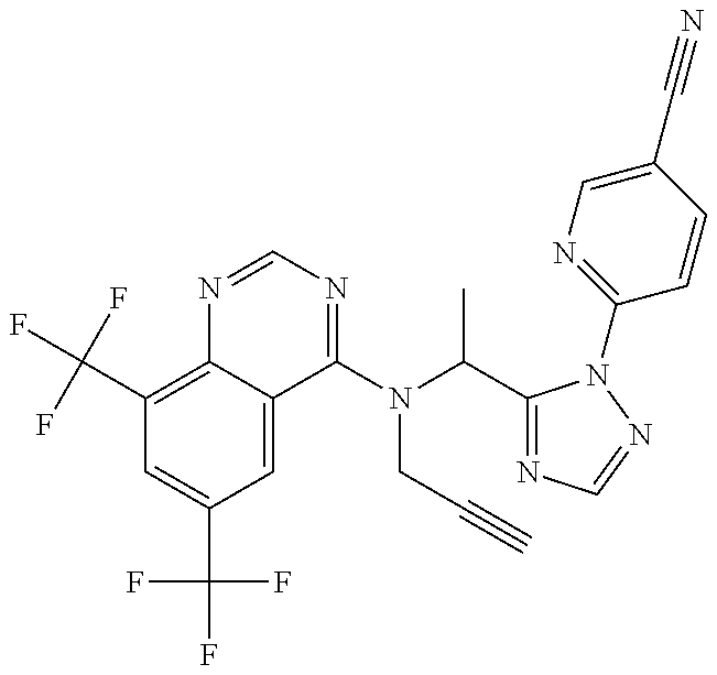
C1(C(F)(F)F)=C2C(=CC(C(F)(F)F)=C1)C(N(C(C)C1=NC=NN1C1=NC=C(C#N)C=C1)CC#C)=NC=N2
